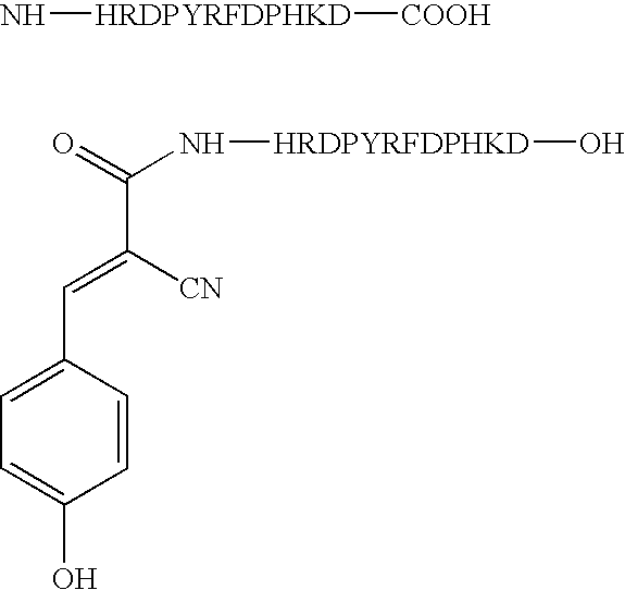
N[HRDPYRFDPHKD][COOH].O=C(N[HRDPYRFDPHKD]O)C([CN])=CC1=CC=C(O)C=C1
